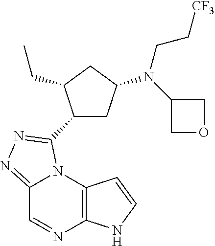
C12=C(N3C(=NN=C3C3CC(N(C4COC4)CC[CF3])CC3CC)C=N1)C=CN2
